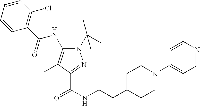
C1=CC(Cl)=C(C(NC2=C(C)C(C(NCCC3CCN(C4=CC=NC=C4)CC3)=O)=NN2C(C)(C)C)=O)C=C1
